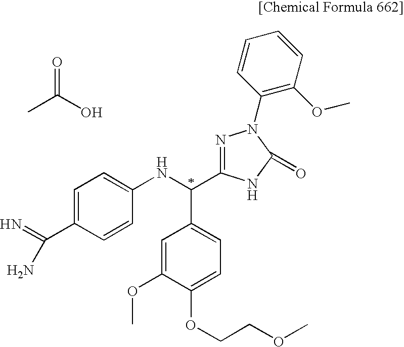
C1=C(C(=N)N)C=CC(NC(C2=CC=C(OCCOC)C(OC)=C2)C2=NN(C3=C(OC)C=CC=C3)C(=O)N2)=C1.O=C(O)C
